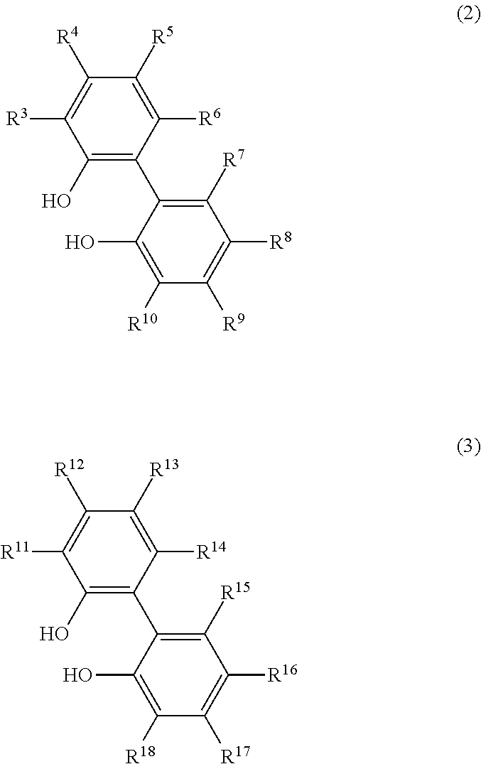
C1([R6])=C([R5])C([R4])=C([R3])C(O)=C1C1=C([R7])C([R8])=C([R9])C([R10])=C1O.C1([R14])=C([R13])C([R12])=C([R11])C(O)=C1C1=C([R15])C([R16])=C([R17])C([R18])=C1O
